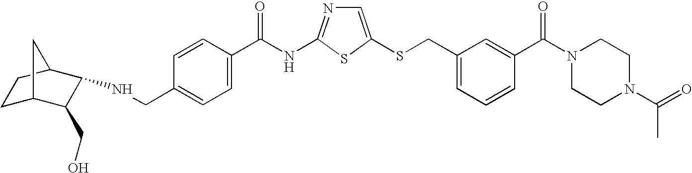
C1=C(SCC2=CC=CC(C(N3CCN(C(=O)C)CC3)=O)=C2)SC(NC(=O)C2=CC=C(CNC3C(CO)C4CCC3C4)C=C2)=N1
